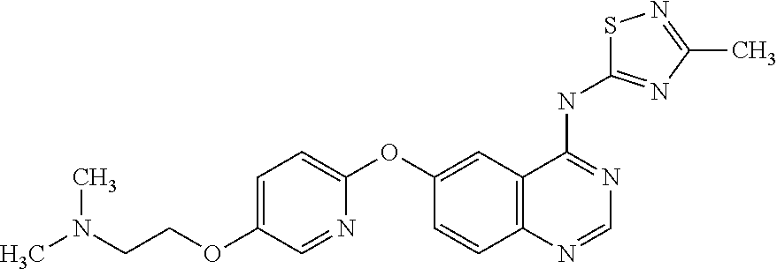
N(CCOC1=CC=C(OC2=CC3=C(C=C2)N=CN=C3NC2=NC(C)=NS2)N=C1)(C)C
